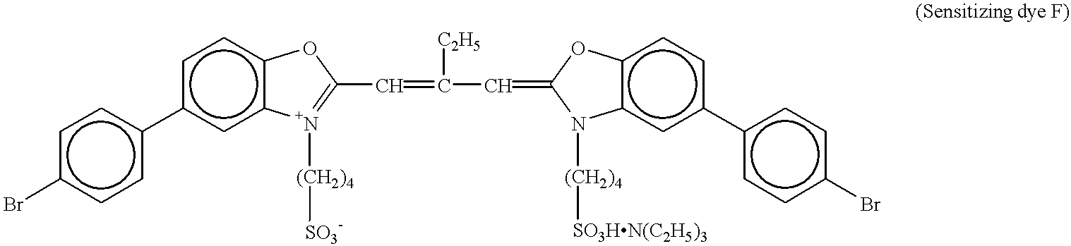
c1(-c2ccc(Br)cc2)cc2c(cc1)OC(C=C([C2H5])C=C1Oc3c(cc(-c4ccc(Br)cc4)cc3)N1[(CH2)4][SO3HN(C2H5)3])=[N+]2[(CH2)4][SO3-]
